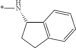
C12=C(CCC1N*)C=CC=C2
